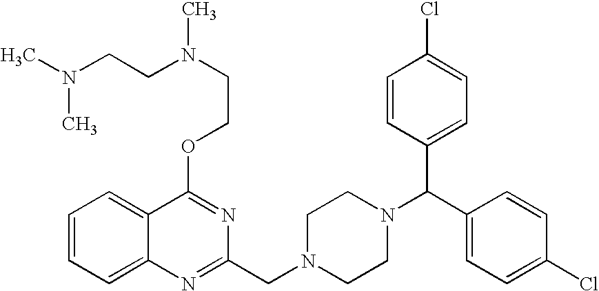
C1=CC=C2C(=C1)C(OCCN(CCN(C)C)C)=NC(CN1CCN(C(C3=CC=C(Cl)C=C3)C3=CC=C(Cl)C=C3)CC1)=N2
